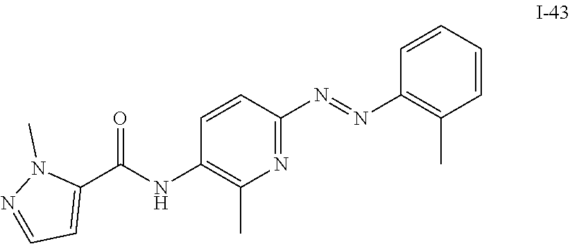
C1=CC(NC(C2=CC=NN2C)=O)=C(C)N=C1N=NC1=C(C)C=CC=C1
